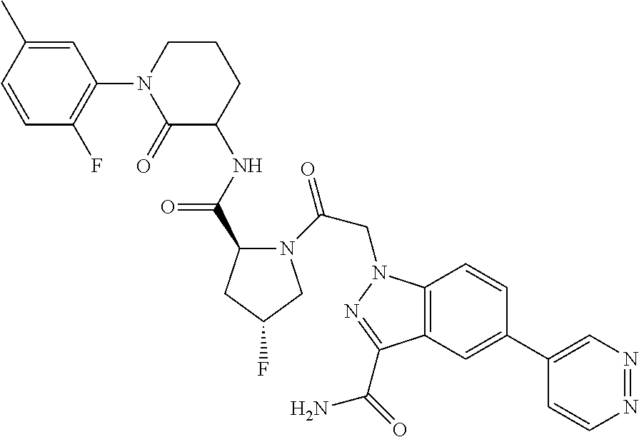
C1(C)=CC(N2CCCC(NC(C3N(C(CN4C5=C(C=C(C6=CN=NC=C6)C=C5)C(C(=O)N)=N4)=O)CC(F)C3)=O)C2=O)=C(F)C=C1
